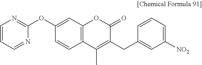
C1=CC2=C(C=C1OC1=NC=CC=N1)OC(=O)C(CC1=CC([NO2])=CC=C1)=C2C
